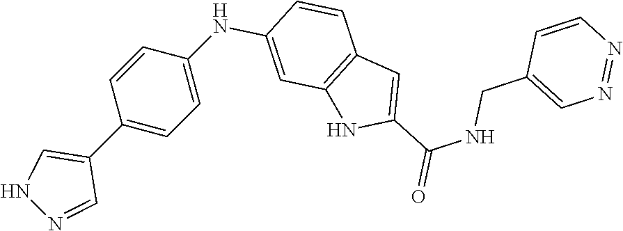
C1(CNC(C2=CC3=C(C=C(NC4=CC=C(C5=CNN=C5)C=C4)C=C3)N2)=O)=CN=NC=C1
